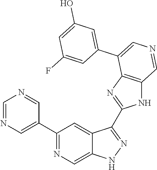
C1(C2=CN=CN=C2)=NC=C2C(=C1)C(C1=NC3=C(N1)C=NC=C3C1=CC(O)=CC(F)=C1)=NN2
